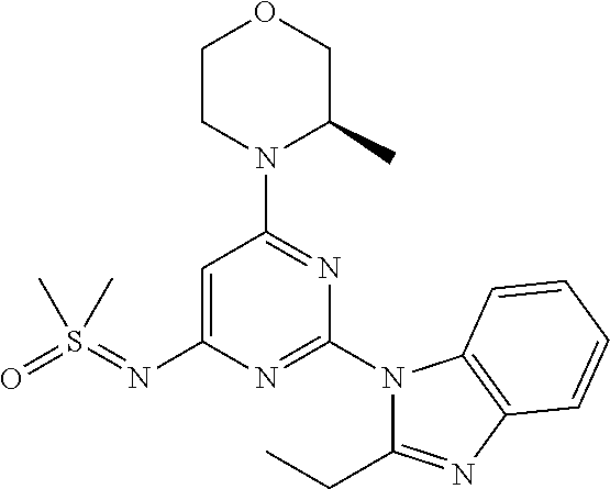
C1=C(N=S(=O)(C)C)N=C(N2C(CC)=NC3=C2C=CC=C3)N=C1N1C(C)COCC1
